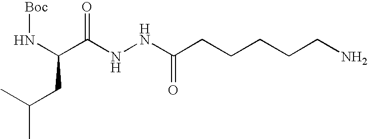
N(C(C(NNC(CCCCCN)=O)=O)CC(C)C)[Boc]
